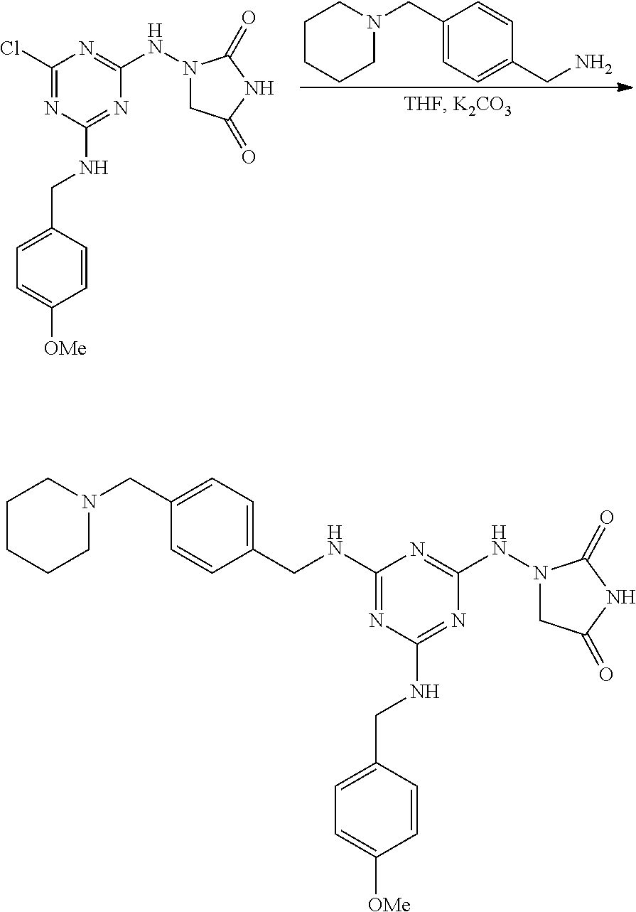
C1(Cl)=NC(NCC2=CC=C([OMe])C=C2)=NC(NN2CC(=O)NC2=O)=N1.C1CCCN(CC2=CC=C(CN)C=C2)C1.C1(NCC2=CC=C(CN3CCCCC3)C=C2)=NC(NCC2=CC=C([OMe])C=C2)=NC(NN2CC(=O)NC2=O)=N1
